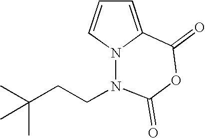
C1=C2N(C=C1)N(CCC(C)(C)C)C(=O)OC2=O
